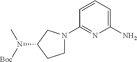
C1(N2CCC(N([Boc])C)C2)=NC(N)=CC=C1
